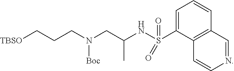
C1=C(S(NC(CN(CCC[TBSO])[Boc])C)(=O)=O)C2=C(C=C1)C=NC=C2
